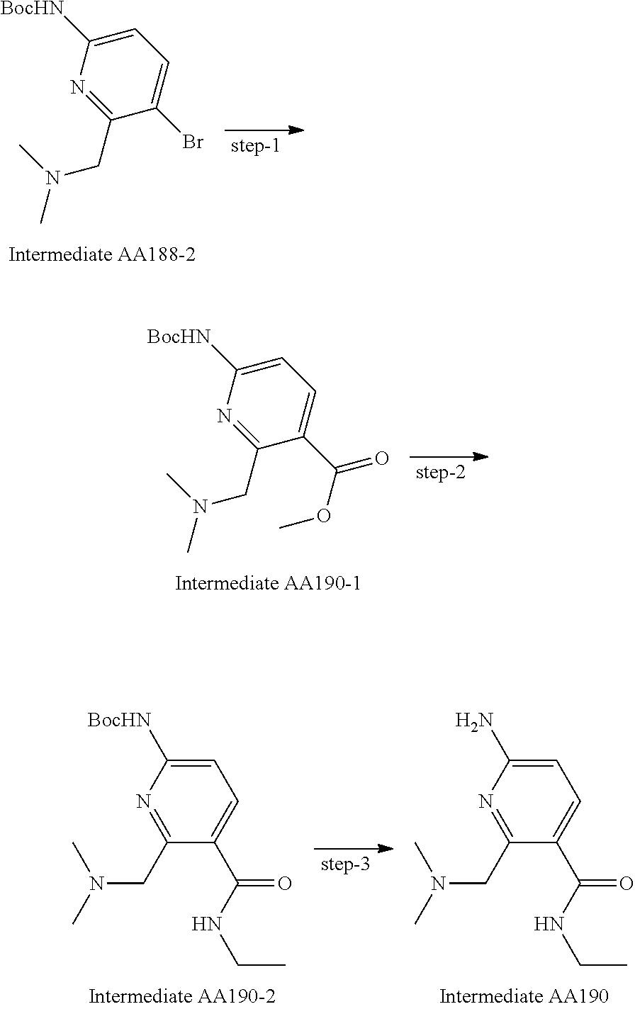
C1=C([BocHN])N=C(CN(C)C)C(Br)=C1.C1=C([BocHN])N=C(CN(C)C)C(C(=O)OC)=C1.C1=C(N)N=C(CN(C)C)C(C(=O)NCC)=C1.C1=C([BocHN])N=C(CN(C)C)C(C(=O)NCC)=C1
